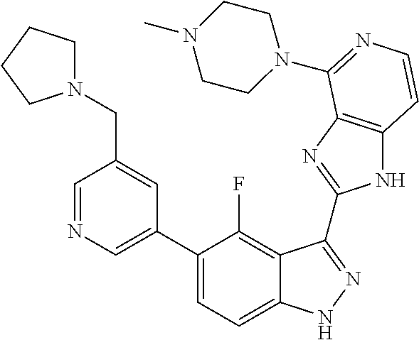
C1=C(C2=CC=C3C(=C2F)C(C2=NC4=C(N2)C=CN=C4N2CCN(C)CC2)=NN3)C=C(CN2CCCC2)C=N1
